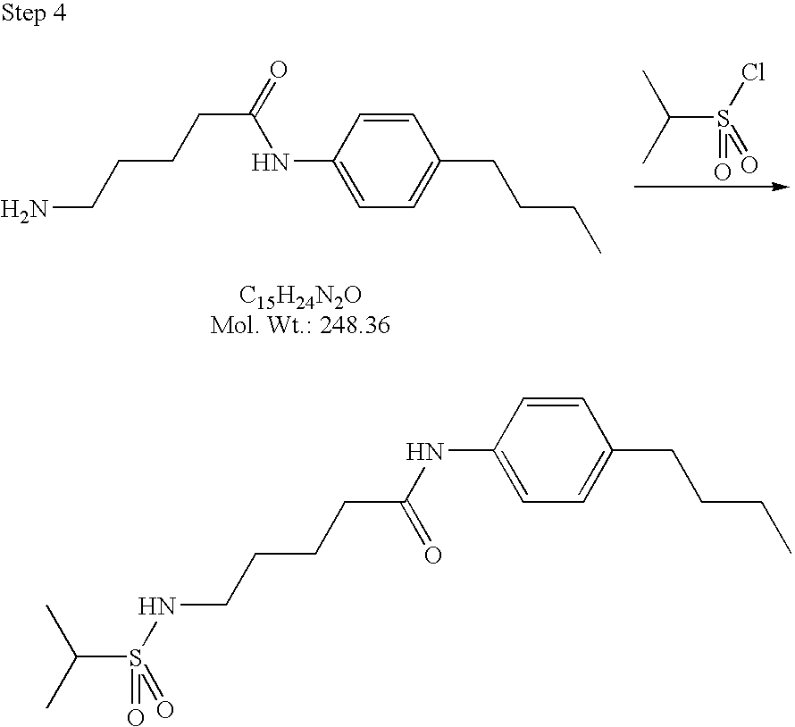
C(S(=O)(Cl)=O)(C)C.C1=CC(NC(CCCCN)=O)=CC=C1CCCC.C1=CC(NC(=O)CCCCNS(C(C)C)(=O)=O)=CC=C1CCCC
